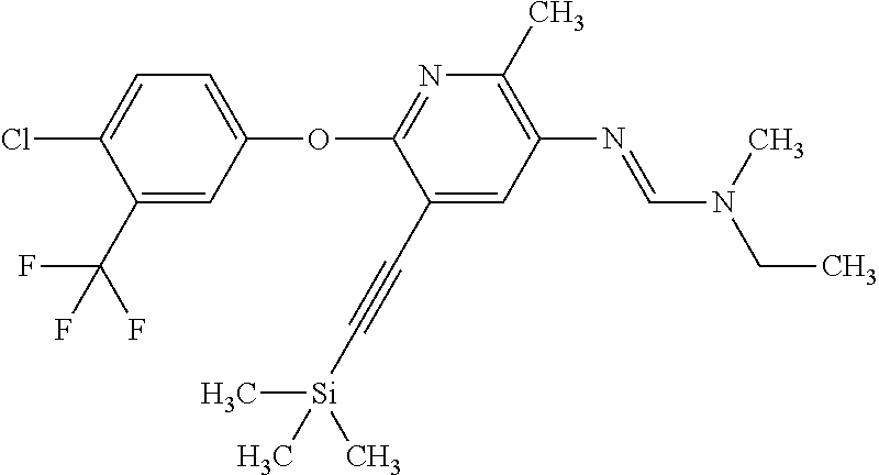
C1=C(C#C[Si](C)(C)C)C(OC2=CC=C(Cl)C(C(F)(F)F)=C2)=NC(C)=C1N=CN(C)CC
